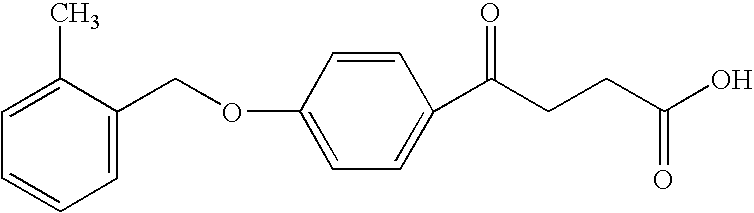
C1=C(COC2=CC=C(C(CCC(=O)O)=O)C=C2)C(C)=CC=C1
